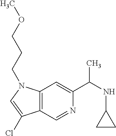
C12=C(N(CCCOC)C=C1Cl)C=C(C(NC1CC1)C)N=C2
